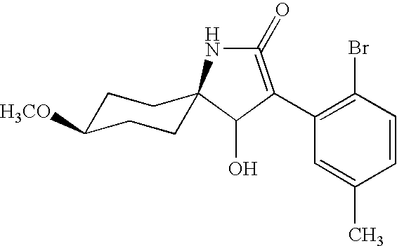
C1C([H3CO])CCC2(C1)NC(=O)=C(C1=C(Br)C=CC(C)=C1)C2O
